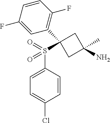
C1=CC(F)=CC(C2(S(C3=CC=C(Cl)C=C3)(=O)=O)CC(C)(N)C2)=C1F
